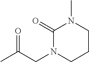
N1(CC(C)=O)C(=O)N(C)CCC1
